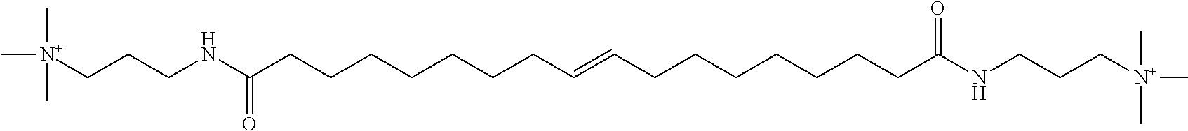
C(CNC(CCCCCCCC=CCCCCCCCC(NCCC[N+](C)(C)C)=O)=O)C[N+](C)(C)C
